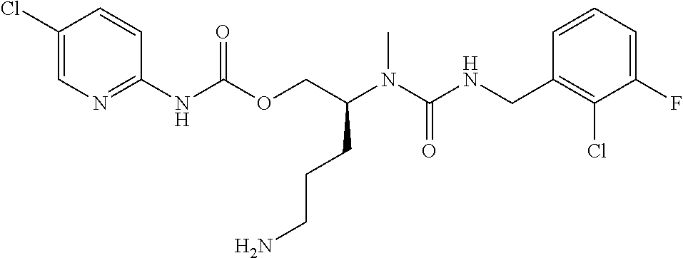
C1=CC(CNC(N(C(COC(NC2=NC=C(Cl)C=C2)=O)CCCN)C)=O)=C(Cl)C(F)=C1
